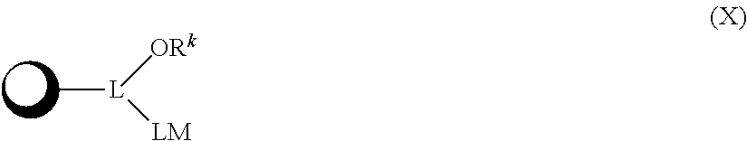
C[L]([ORk])[LM]
